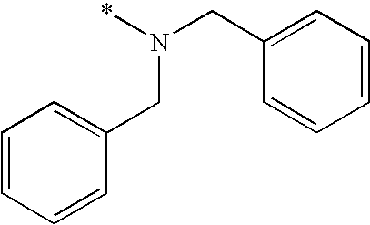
C1(CN(CC2=CC=CC=C2)*)=CC=CC=C1
